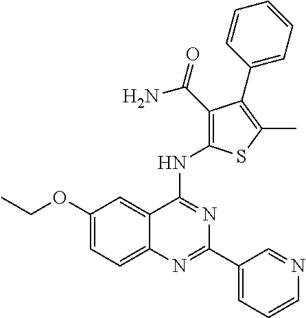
C1(OCC)=CC=C2C(=C1)C(NC1=C(C(N)=O)C(C3=CC=CC=C3)=C(C)S1)=NC(C1=CC=CN=C1)=N2
